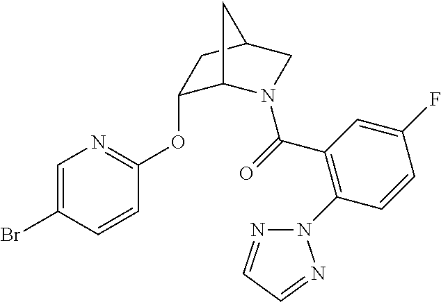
C1=C(Br)C=CC(OC2C3N(C(=O)C4=C(N5N=CC=N5)C=CC(F)=C4)CC(C2)C3)=N1
